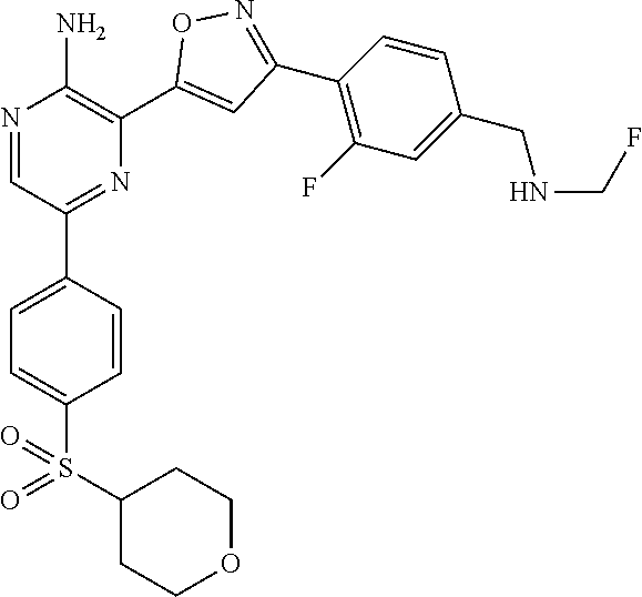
N1=CC(C2=CC=C(S(=O)(C3CCOCC3)=O)C=C2)=NC(C2=CC(C3=C(F)C=C(CNCF)C=C3)=NO2)=C1N
